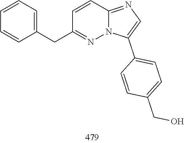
C1=CC(CC2=NN3C(=NC=C3C3=CC=C(CO)C=C3)C=C2)=CC=C1
